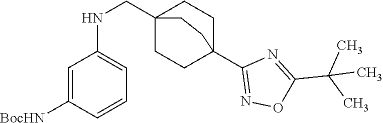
C1=C([BocHN])C=CC=C1NCC12CCC(C3=NOC(C(C)(C)C)=N3)(CC1)CC2
